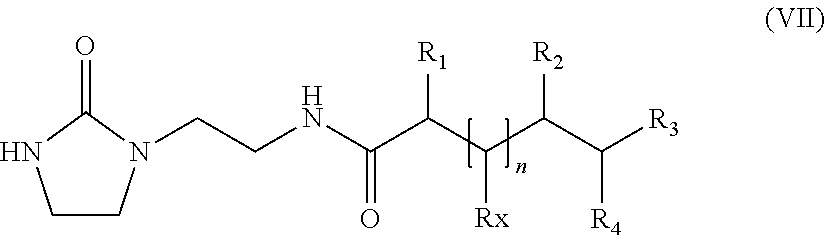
C1CN(CCNC(C(C(C(C([R3])[R4])[R2])[Rx])[R1])=O)C(=O)N1
